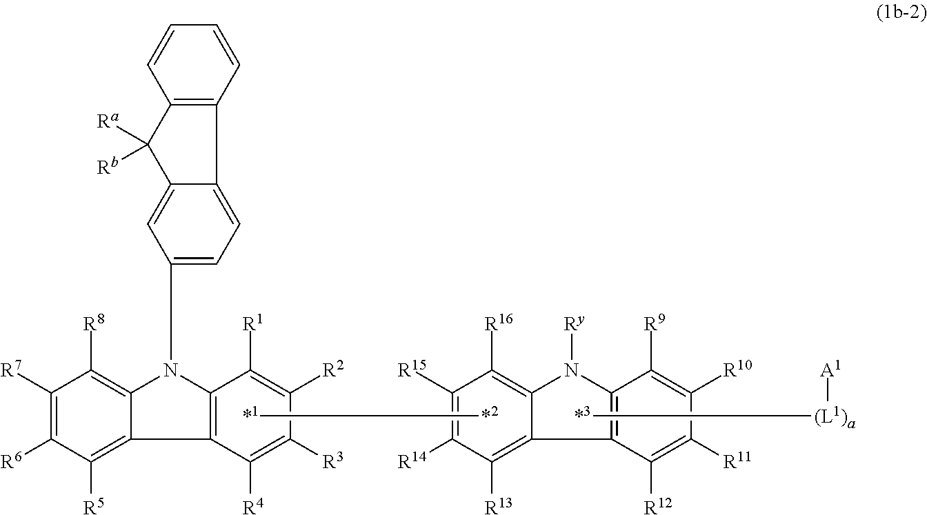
C1([R13])=C2C(=C([R16])C([R15])=C1[R14])N([Ry])C1=C2C([R12])=C([R11])C([R10])=C1[R9].[*1][*2].[*3][(L1)a][A1].C1([R5])=C2C(=C([R8])C([R7])=C1[R6])N(C1=CC=C3C(=C1)C([Ra])([Rb])C1=C3C=CC=C1)C1=C2C([R4])=C([R3])C([R2])=C1[R1]
